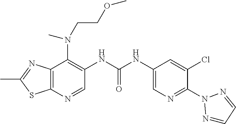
C12=C(N=CC(NC(NC3=CN=C(N4N=CC=N4)C(Cl)=C3)=O)=C1N(C)CCOC)SC(C)=N2
